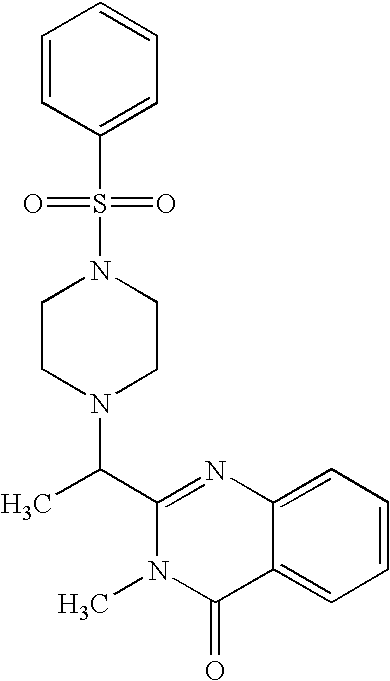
N1(S(=O)(C2=CC=CC=C2)=O)CCN(C(C2=NC3=CC=CC=C3C(=O)N2C)C)CC1
